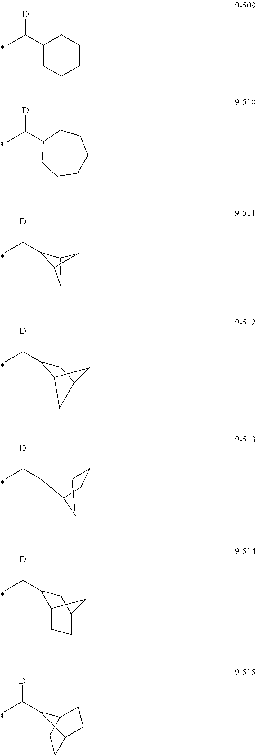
CC(C1CCCCC1)[D].CC(C1CCCCCC1)[D].CC([D])C1C2CC1C2.CC([D])C1C2CC(C1)C2.CC([D])C1C2CCC1C2.CC([D])C1C2CCC(C1)C2.CC([D])C1C2CCC1CC2
